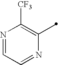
N1=CC=NC(C)=C1[CF3]
